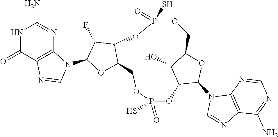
N1C(=O)C2=C(N=C1N)N(C1OC3C(C1F)OP(S)(=O)OCC1OC(N4C=NC5=C4N=CN=C5N)C(OP(=O)(S)OC3)C1O)C=N2
